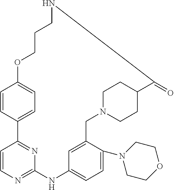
C1=CC2=CC=C1OCCCNC(=O)C1CCN(CC3=CC(=CC=C3N3CCOCC3)NC3=NC=CC2=N3)CC1
